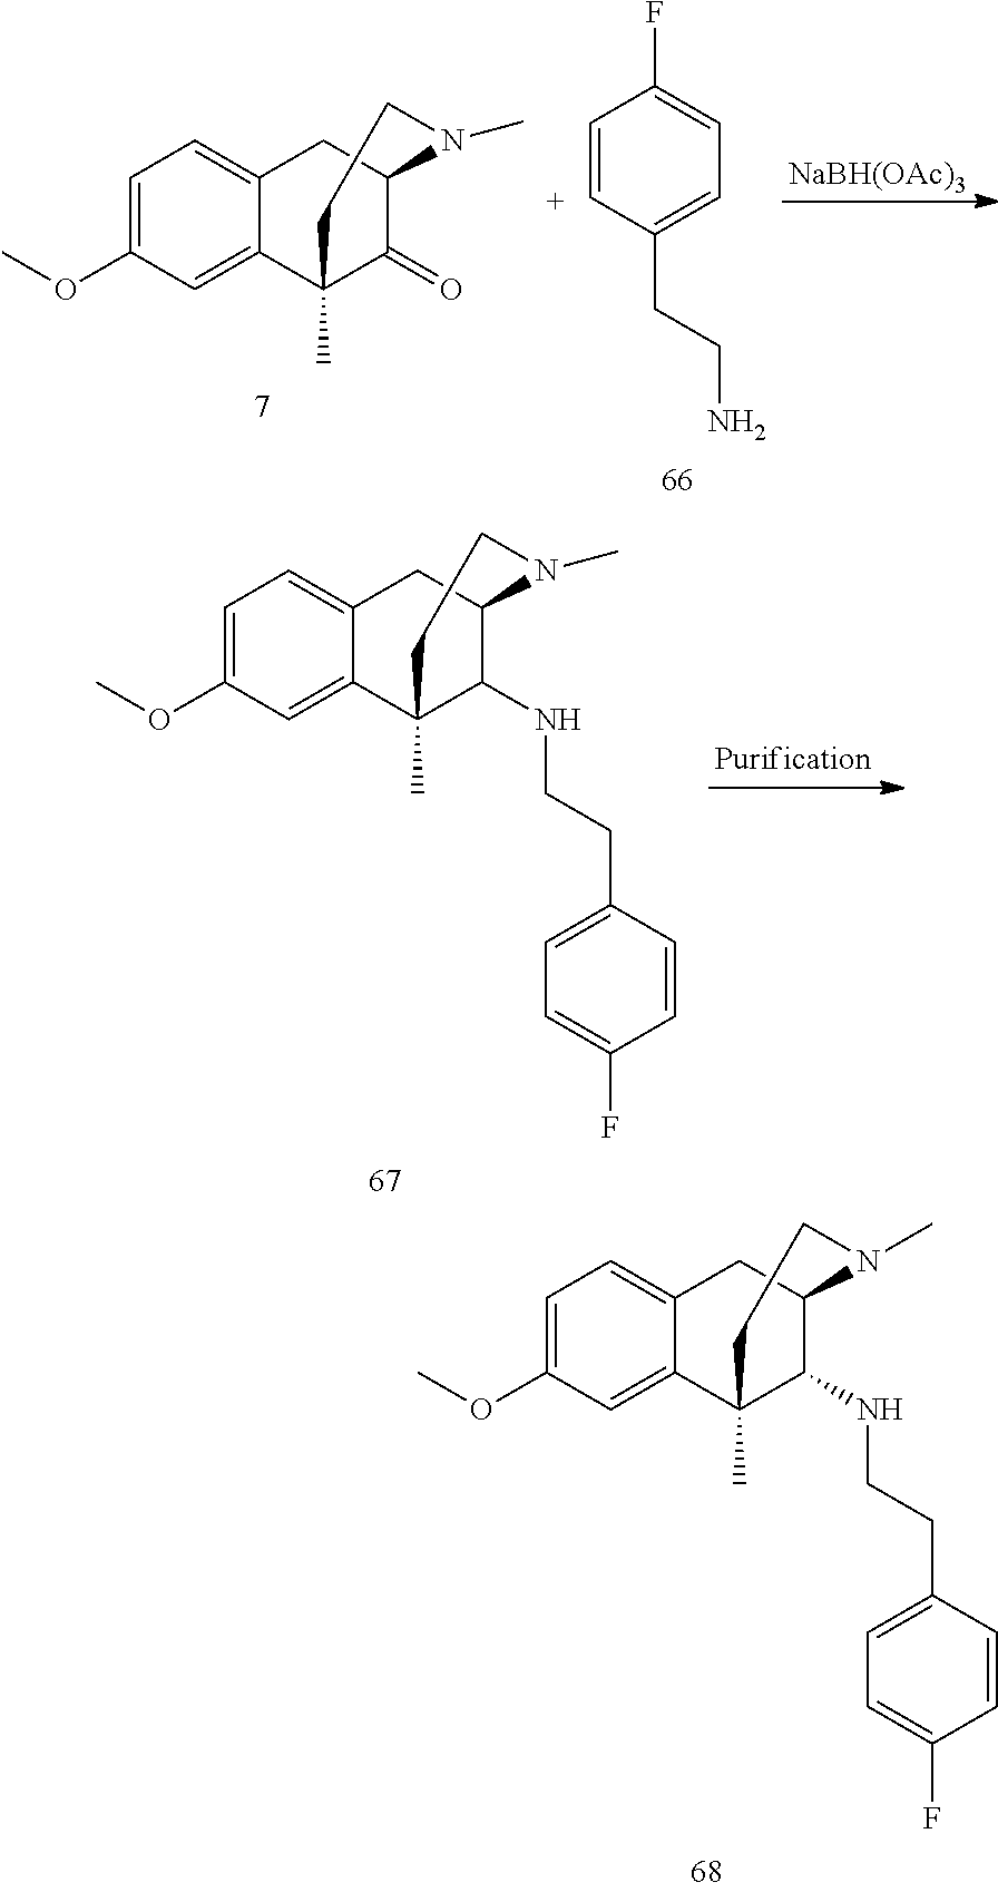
C1=C(OC)C=C2C(=C1)CC1C(NCCC3=CC=C(F)C=C3)C2(C)CCN1C.C1=C(OC)C=C2C(=C1)CC1C(NCCC3=CC=C(F)C=C3)C2(C)CCN1C.[NaBH(OAc)3].C1=C(OC)C=C2C(=C1)CC1C(=O)C2(C)CCN1C.C1=[C+]C(CCN)=CC=C1F
